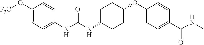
C1(NC(=O)NC2CCC(OC3=CC=C(C(NC)=O)C=C3)CC2)=CC=C(O[F3C])C=C1
